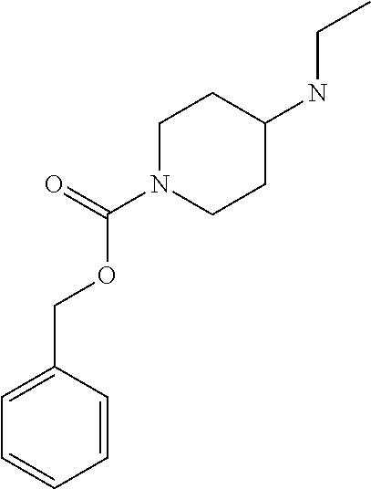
C1=CC=CC(COC(N2CCC(NCC)CC2)=O)=C1
